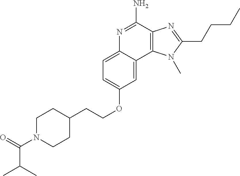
C1N(C(=O)C(C)C)CCC(CCOC2=CC=C3C(=C2)C2=C(C(N)=N3)N=C(CCCC)N2C)C1
